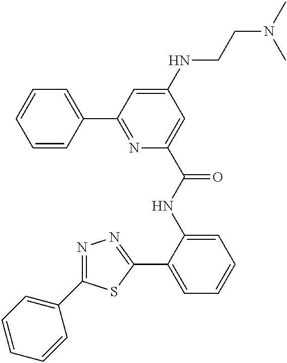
C1(C2=NC(C(NC3=CC=CC=C3C3=NN=C(C4=CC=CC=C4)S3)=O)=CC(NCCN(C)C)=C2)=CC=CC=C1
